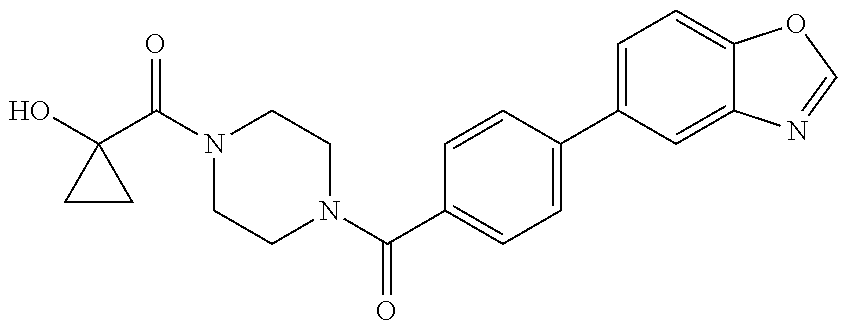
OC1(C(N2CCN(C(C3=CC=C(C4=CC=C5C(=C4)N=CO5)C=C3)=O)CC2)=O)CC1
